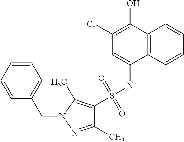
C12=C(C=CC=C1)C(NS(=O)(=O)C1=C(C)N(CC3=CC=CC=C3)N=C1C)=CC(Cl)=C2O
